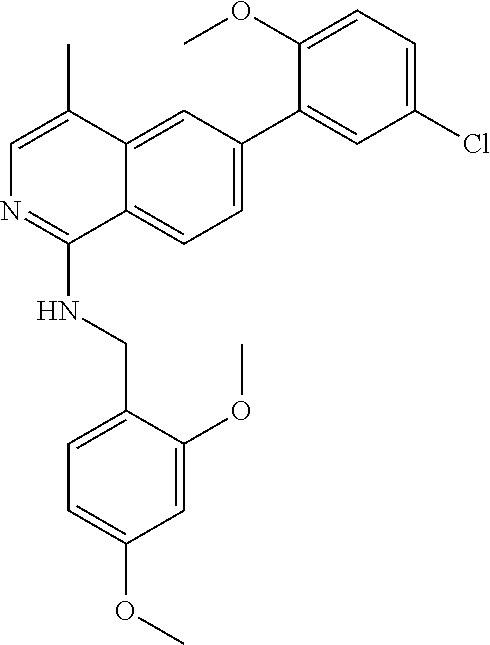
COC1=CC=C(CNC2=NC=C(C)C3=CC(C4=CC(Cl)=CC=C4OC)=CC=C23)C(OC)=C1
